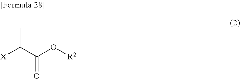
[X]C(C(O[R2])=O)C
